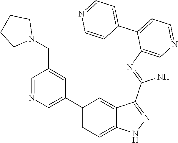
C1=NC=C(C2=CC=C3C(=C2)C(C2=NC4=C(N2)N=CC=C4C2=CC=NC=C2)=NN3)C=C1CN1CCCC1
